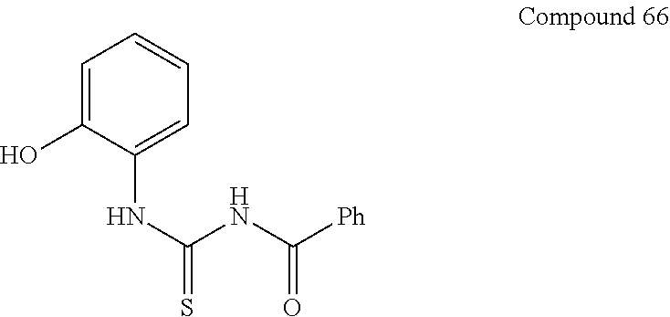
C1=C(O)C(NC(NC([Ph])=O)=S)=CC=C1
